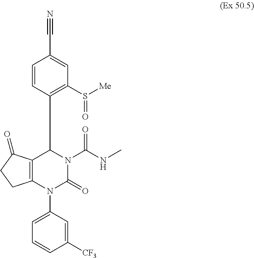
C12=C(C(=O)CC1)C(C1=C(S([Me])=O)C=C(C#N)C=C1)N(C(NC)=O)C(=O)N2C1=CC=CC([CF3])=C1
